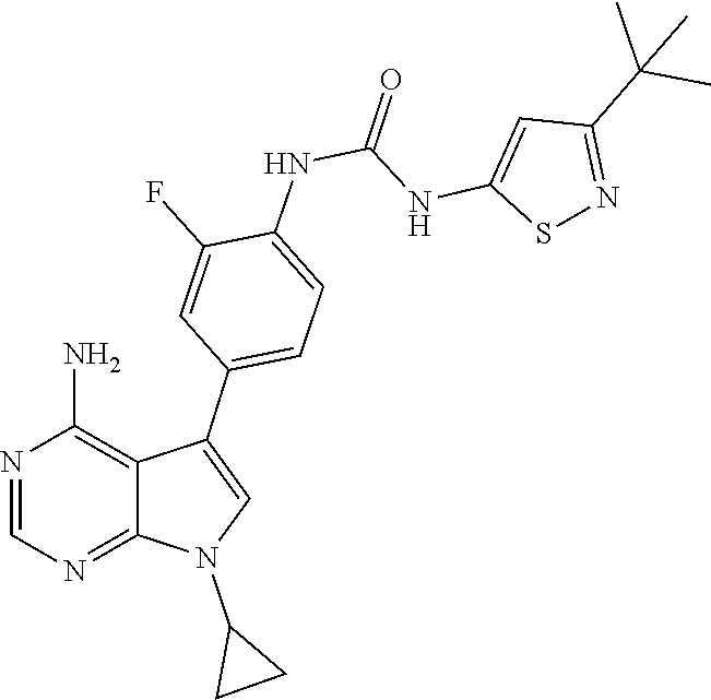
N1=CN=C2C(=C1N)C(C1=CC=C(NC(NC3=CC(C(C)(C)C)=NS3)=O)C(F)=C1)=CN2C1CC1
